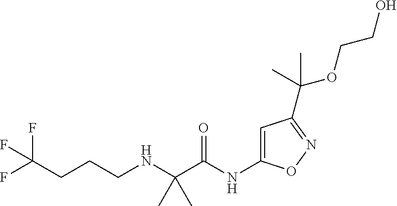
C(NC(C(NC1=CC(C(OCCO)(C)C)=NO1)=O)(C)C)CCC(F)(F)F
